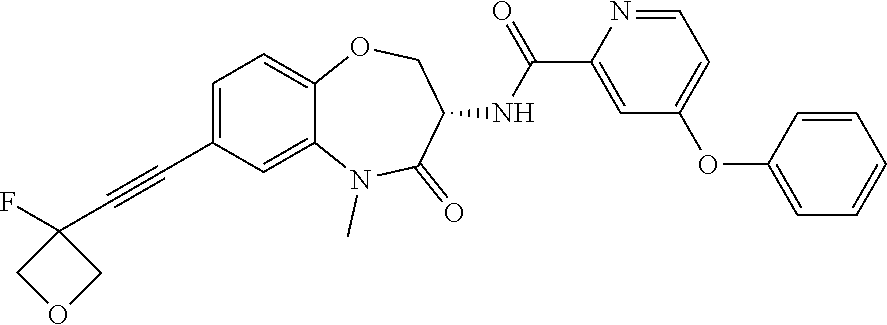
C1=C(C#CC2(F)COC2)C=C2C(=C1)OCC(NC(C1=CC(OC3=CC=CC=C3)=CC=N1)=O)C(=O)N2C
